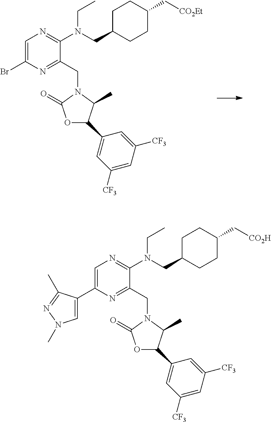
C1=C(Br)N=C(CN2C(=O)OC(C3=CC([CF3])=CC([CF3])=C3)C2C)C(N(CC2CCC(C[CO2Et])CC2)CC)=N1.C1=C(C2=CN(C)N=C2C)N=C(CN2C(=O)OC(C3=CC([CF3])=CC([CF3])=C3)C2C)C(N(CC2CCC(C[CO2H])CC2)CC)=N1
